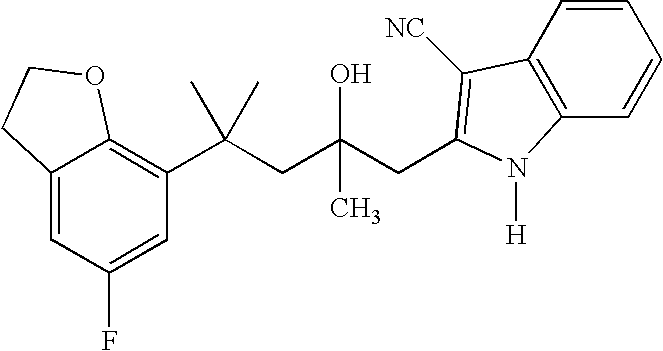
C12=CC(F)=CC(C(CC(CC3=C([NC])C4=C(C=CC=C4)N3[H])(O)C)(C)C)=C1OCC2
